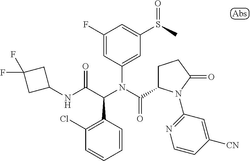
C1(F)=CC(N(C(=O)C2CCC(=O)N2C2=NC=CC([CN])=C2)C(C(NC2CC(F)(F)C2)=O)C2=C(Cl)C=CC=C2)=CC(S(C)=O)=C1
